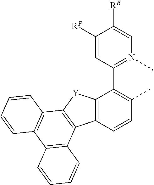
C1([RF])=CC(C2=C(C)C=CC3=C2[Y]C2=C3C3=C(C4=C2C=CC=C4)C=CC=C3)=N(C)C=C1[RE]
